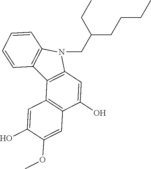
C12=C(C=C(O)C3=C1C=C(O)C(OC)=C3)N(CC(CCCC)CC)C1=C2C=CC=C1
